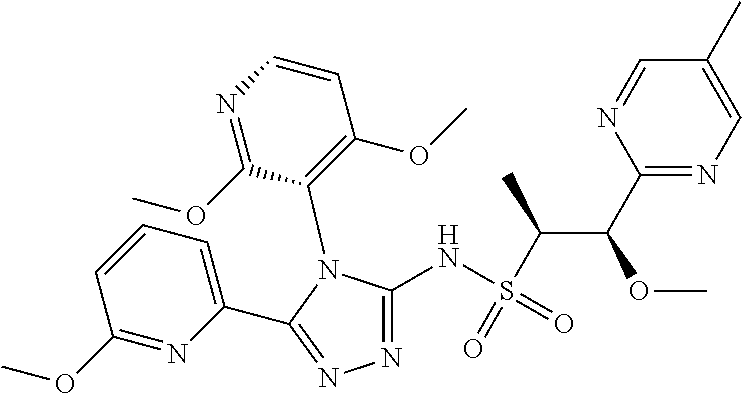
C1=CC(OC)=NC(C2=NN=C(NS(C(C(C3=NC=C(C)C=N3)OC)C)(=O)=O)N2C2=C(OC)C=CN=C2OC)=C1
